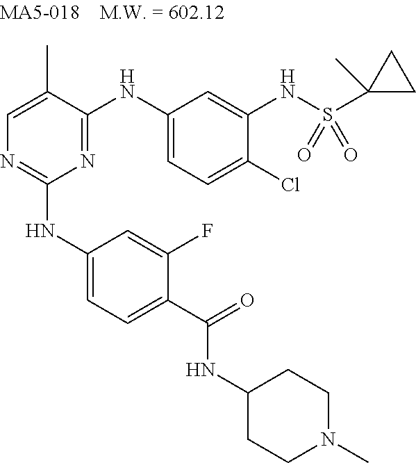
N1=C(NC2=CC=C(Cl)C(NS(C3(C)CC3)(=O)=O)=C2)C(C)=CN=C1NC1=CC=C(C(=O)NC2CCN(C)CC2)C(F)=C1
